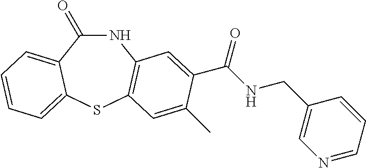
C1(=O)NC2=C(SC3=CC=CC=C13)C=C(C)C(C(NCC1=CN=CC=C1)=O)=C2
